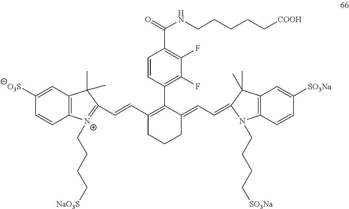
C12=C(C=C([O3S])C=C1)C(C)(C)C(C=CC1=C(C3=C(F)C(F)=C(C(NCCCCC[COOH])=O)C=C3)C(=CC=C3N(CCCC[SO3Na])C4=C(C3(C)C)C=C([SO3Na])C=C4)CCC1)=[N+]2CCCC[NaO3S]
